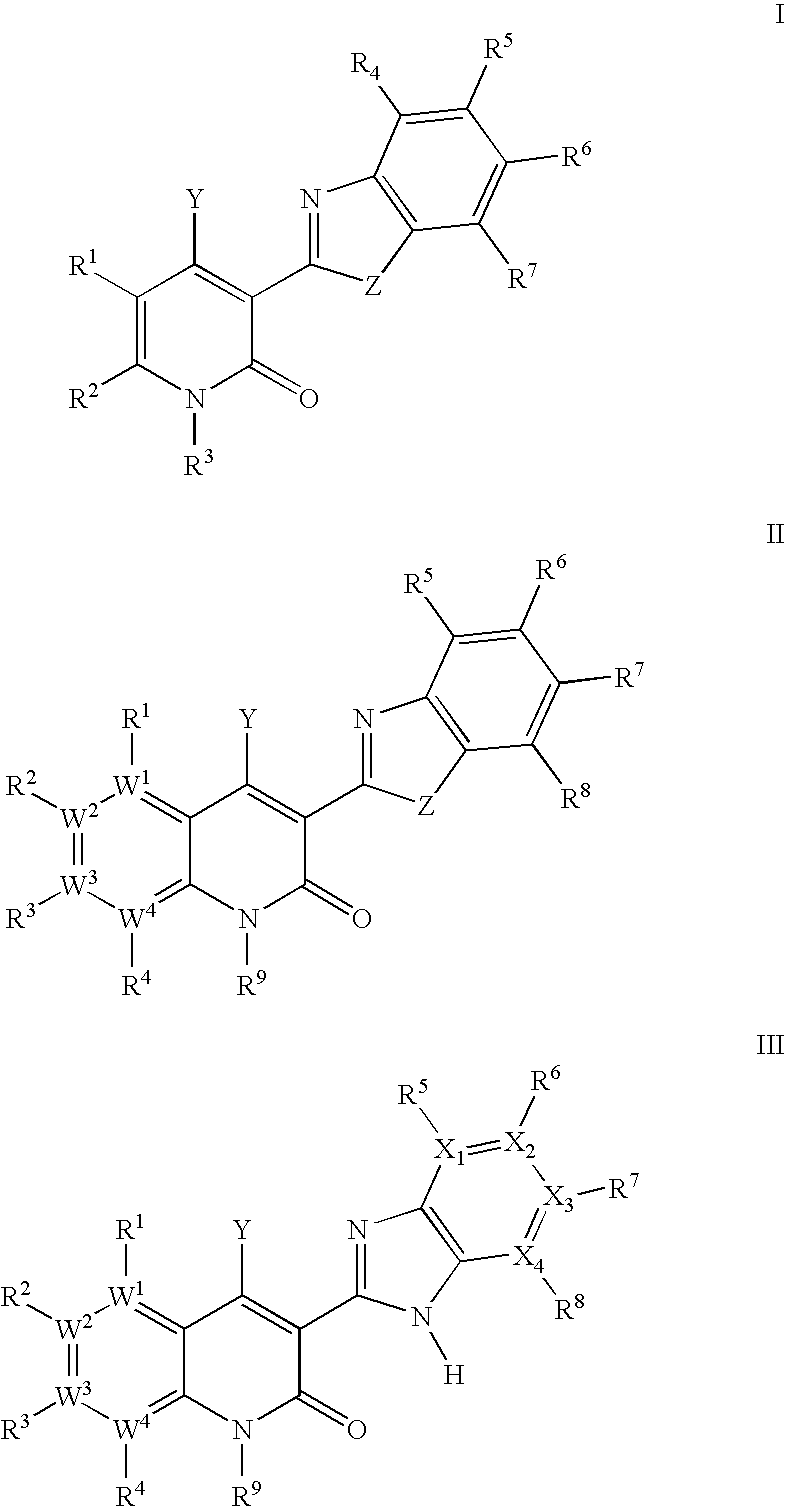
C1([R1])=C([R2])N([R3])C(=O)C(C2=NC3=C([Z]2)C([R7])=C([R6])C([R5])=C3[R4])=C1[Y].C12=[W1]([R1])[W2]([R2])=[W3]([R3])[W4]([R4])=C1N([R9])C(=O)C(C1=NC3=C([Z]1)C([R8])=C([R7])C([R6])=C3[R5])=C2[Y].C12=[W1]([R1])[W2]([R2])=[W3]([R3])[W4]([R4])=C1N([R9])C(=O)C(C1=NC3=C(N1[H])[X4]([R8])=[X3]([R7])[X2]([R6])=[X1]3[R5])=C2[Y]
